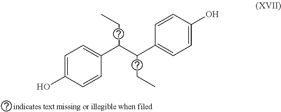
C1=C(O)C=CC(C(CC)C(CC)C2=CC=C(O)C=C2)=C1
